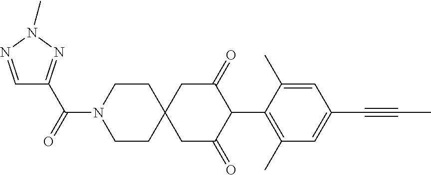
C1CN(C(=O)C2=NN(C)N=C2)CCC12CC(=O)C(C1=C(C)C=C(C#CC)C=C1C)C(=O)C2
